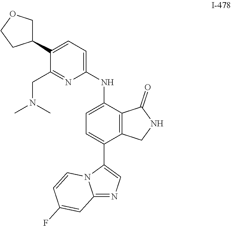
C12=NC=C(C3=CC=C(NC4=CC=C(C5COCC5)C(CN(C)C)=N4)C4=C3CNC4=O)N1C=CC(F)=C2
